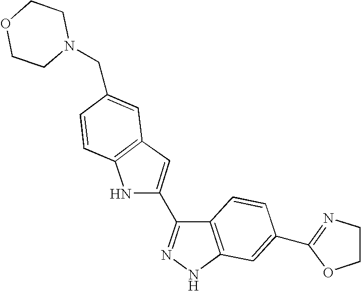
N1(CC2=CC3=C(C=C2)NC(C2=NNC4=C2C=CC(C2=NCCO2)=C4)=C3)CCOCC1
